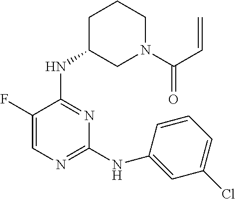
N(C1=NC=C(F)C(NC2CN(C(C=C)=O)CCC2)=N1)C1=CC(Cl)=CC=C1
